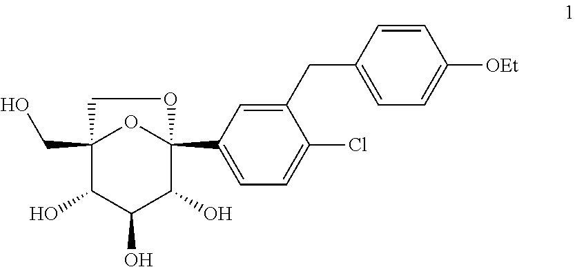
C1=CC(CC2=CC(C34C(O)C(O)C(O)C(CO)(O3)CO4)=CC=C2Cl)=CC=C1[OEt]
